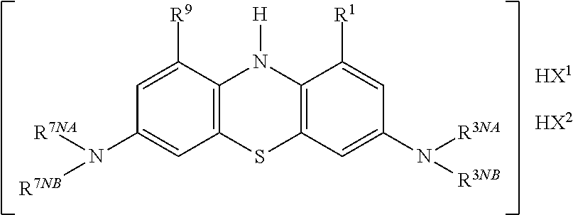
C12=C(C([R9])=CC(N([R7NB])[R7NA])=C1)N([H])C1=C(S2)C=C(N([R3NB])[R3NA])C=C1[R1].[HX1].[HX2]
